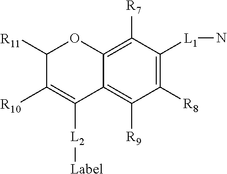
C1([R10])=C([L2][Label])C2=C([R9])C([R8])=C([L1]N)C([R7])=C2OC1[R11]
